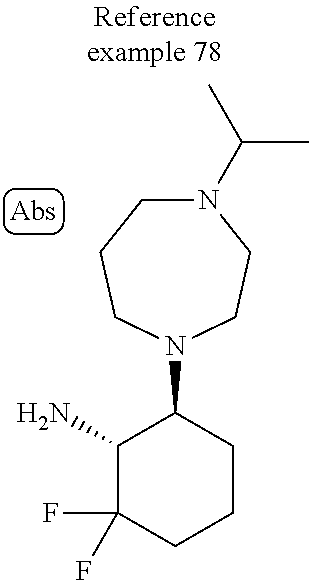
NC1C(F)(F)CCCC1N1CCN(C(C)C)CCC1
